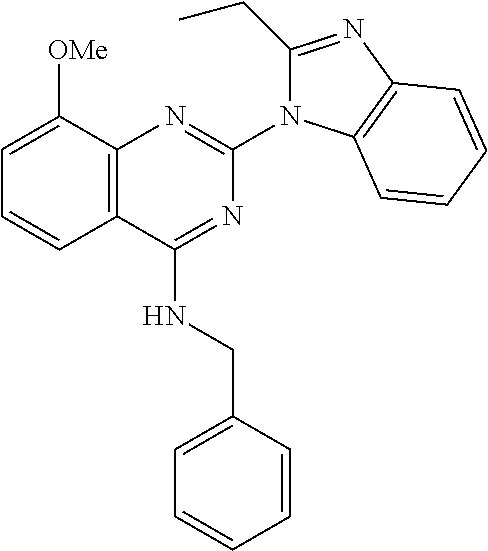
C12=C(C(NCC3=CC=CC=C3)=NC(N3C(CC)=NC4=C3C=CC=C4)=N1)C=CC=C2[OMe]
